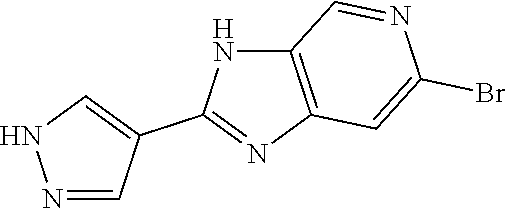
C12=C(N=C(C3=CNN=C3)N1)C=C(Br)N=C2
